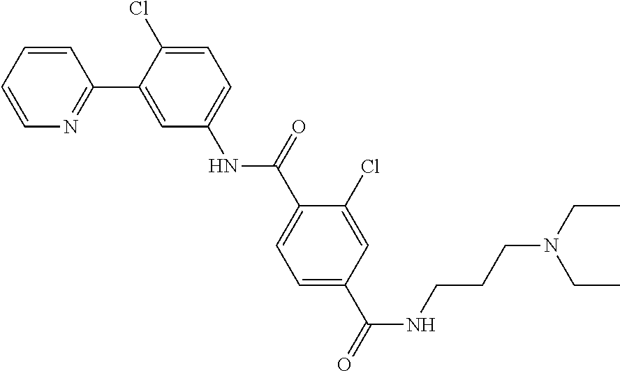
C1=CC=CN=C1C1=CC(NC(C2=CC=C(C(NCCCN(CC)CC)=O)C=C2Cl)=O)=CC=C1Cl
